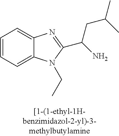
C1=CC=C2C(=C1)N=C(C(CC(C)C)N)N2CC
